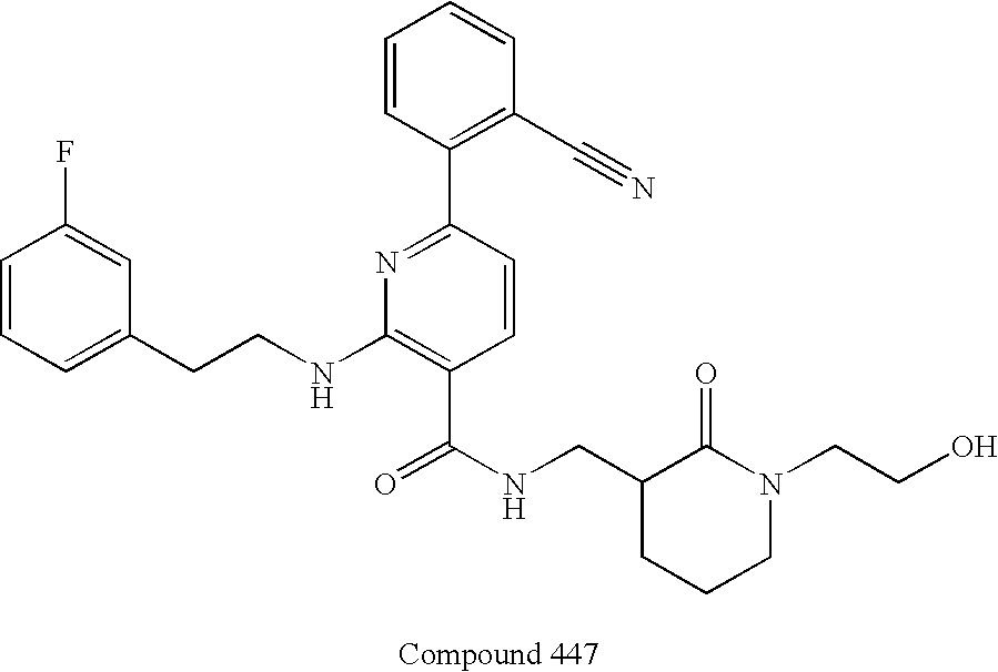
C1=CC=C(CCNC2=C(C(NCC3CCCN(CCO)C3=O)=O)C=CC(C3=C(C#N)C=CC=C3)=N2)C=C1F
